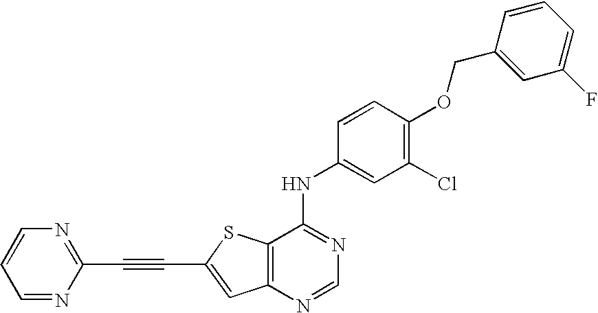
C12=C(SC(C#CC3=NC=CC=N3)=C1)C(NC1=CC(Cl)=C(OCC3=CC(F)=CC=C3)C=C1)=NC=N2
